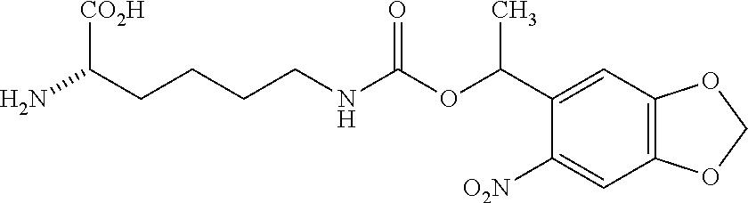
C(N)(CCCCNC(OC(C1=CC2=C(C=C1[O2N])OCO2)C)=O)[CO2H]
